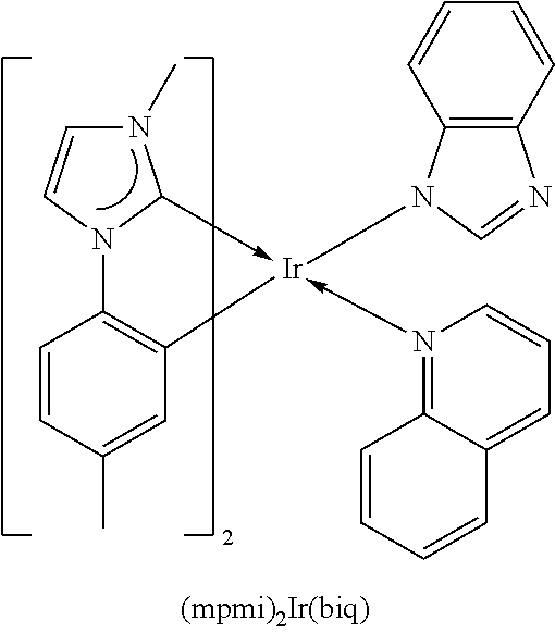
C1=CC(C)=CC2=C1N1C(->[Ir]2(-N2=C3C(=CC=C2)C=CC=C3)N2C3=C(N=C2)C=CC=C3)N(C)C=C1
